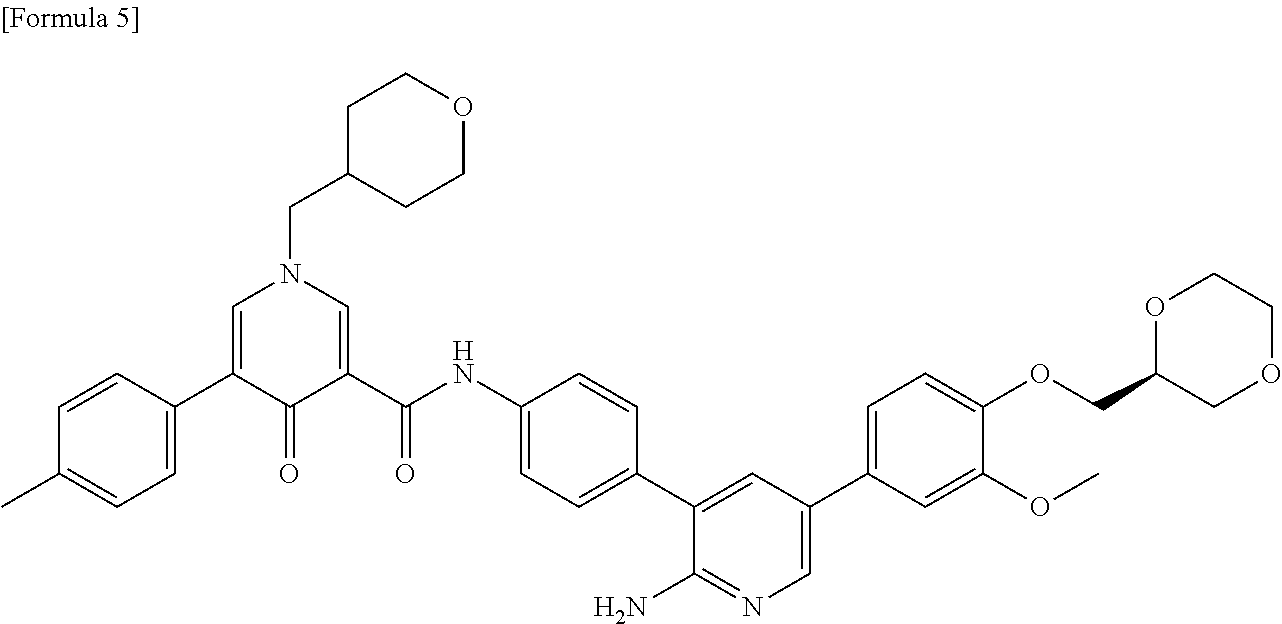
C1(C)=CC=C(C2=CN(CC3CCOCC3)C=C(C(NC3=CC=C(C4=CC(C5=CC=C(OCC6COCCO6)C(OC)=C5)=CN=C4N)C=C3)=O)C2=O)C=C1
